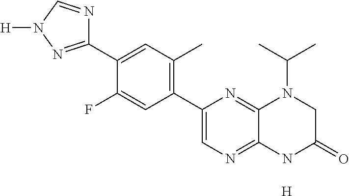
[H].C12=NC(C3=C(C)C=C(C4=NN([H])C=N4)C(F)=C3)=CN=C1NC(=O)CN2C(C)C
